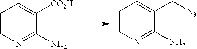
C1=CN=C(N)C([CO2H])=C1.C1=CN=C(N)C(C[N3])=C1
